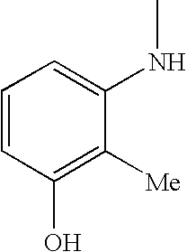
C1=CC(O)=C([Me])C(NC)=C1
